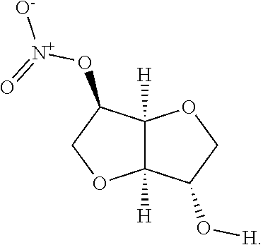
C12([H])C([H])(C(O[H])CO1)OCC2O[N+](=O)[O-]
